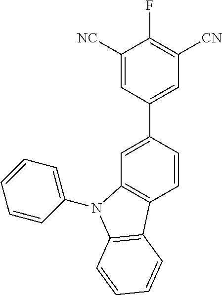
C1([NC])=CC(C2=CC3=C(C=C2)C2=C(N3C3=CC=CC=C3)C=CC=C2)=CC([CN])=C1F
